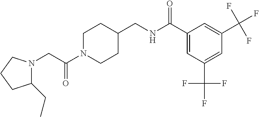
C(C(N1CCC(CNC(C2=CC(C(F)(F)F)=CC(C(F)(F)F)=C2)=O)CC1)=O)N1C(CC)CCC1
